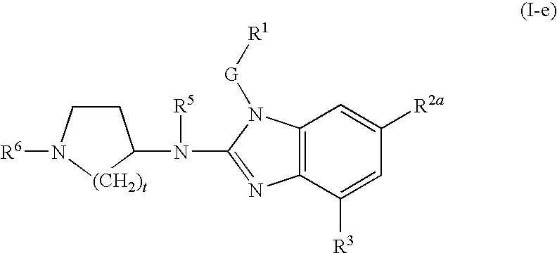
[R6]N1CCC(N([R5])C2=NC3=C(N2[G][R1])C=C([R2a])C=C3[R3])[(CH2)t]1
